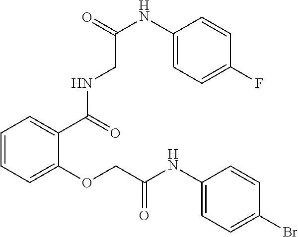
C1=CC=C(OCC(NC2=CC=C(Br)C=C2)=O)C(C(NCC(NC2=CC=C(F)C=C2)=O)=O)=C1
